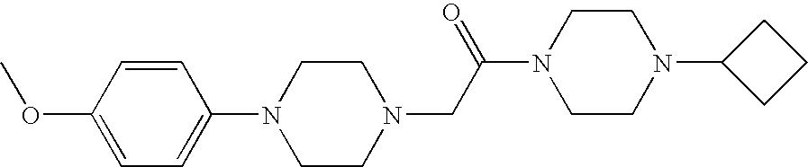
N1(CC(N2CCN(C3CCC3)CC2)=O)CCN(C2=CC=C(OC)C=C2)CC1
